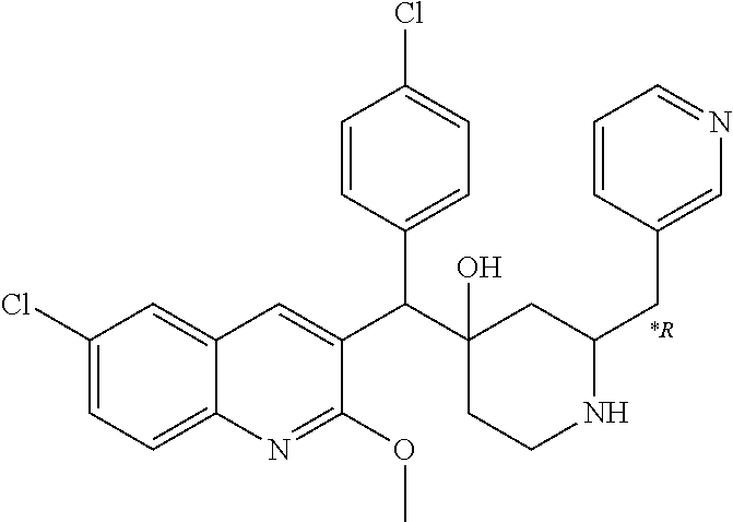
C1(Cl)=CC=C2C(=C1)C=C(C(C1(O)CCNC(CC3=CN=CC=C3)C1)C1=CC=C(Cl)C=C1)C(OC)=N2.[*R]
